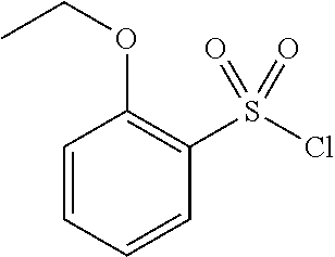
ClS(C1=C(OCC)C=CC=C1)(=O)=O
